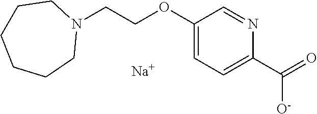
C(COC1=CC=C(C(=O)[O-])N=C1)N1CCCCCC1.[Na]
